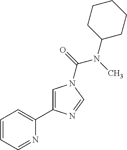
C1=CC=NC(C2=CN(C(=O)N(C)C3CCCCC3)C=N2)=C1
